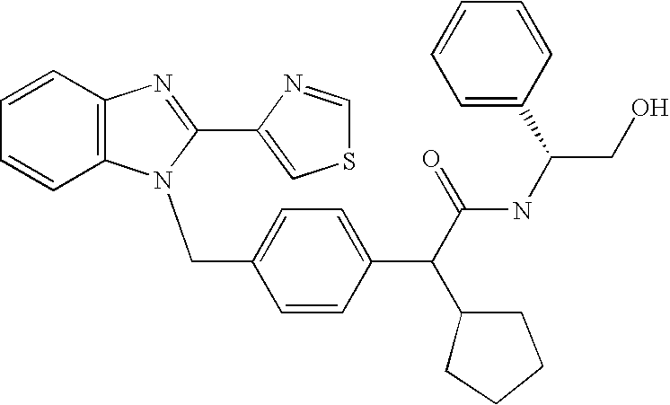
C1=CC=CC2=C1N=C(C1=CSC=N1)N2CC1=CC=C(C(C(NC(CO)C2=CC=CC=C2)=O)C2CCCC2)C=C1
